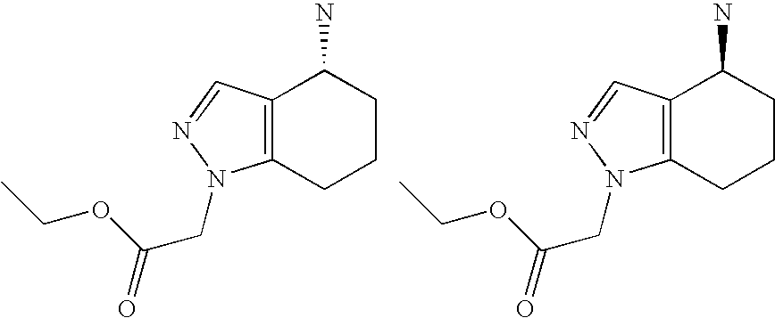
C12=C(C=NN1CC(=O)OCC)C(N)CCC2.C12=C(C=NN1CC(=O)OCC)C(N)CCC2
